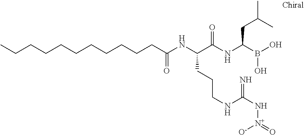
C(C(NC(C(NC(B(O)O)CC(C)C)=O)CCCNC(N[N+](=O)[O-])=N)=O)CCCCCCCCCC
